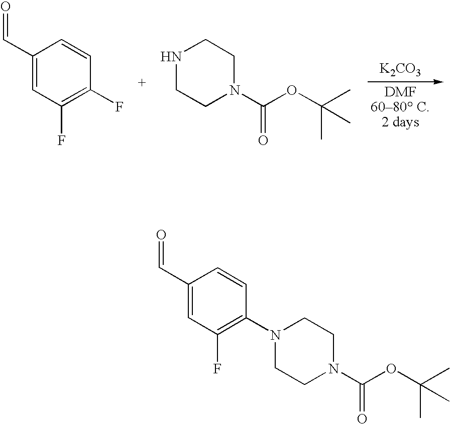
[K2CO3].O=CC1=CC(F)=C(F)C=C1.N1CCN(C(OC(C)(C)C)=O)CC1.C1CN(C(OC(C)(C)C)=O)CCN1C1=C(F)C=C(C=O)C=C1
